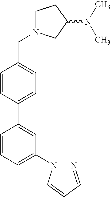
C1N(CC2=CC=C(C3=CC(N4N=CC=C4)=CC=C3)C=C2)CC(N(C)C)C1
